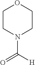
C1CN(C([H])=O)CCO1
